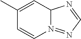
C1=CN2=NC=NC2C=C1C
